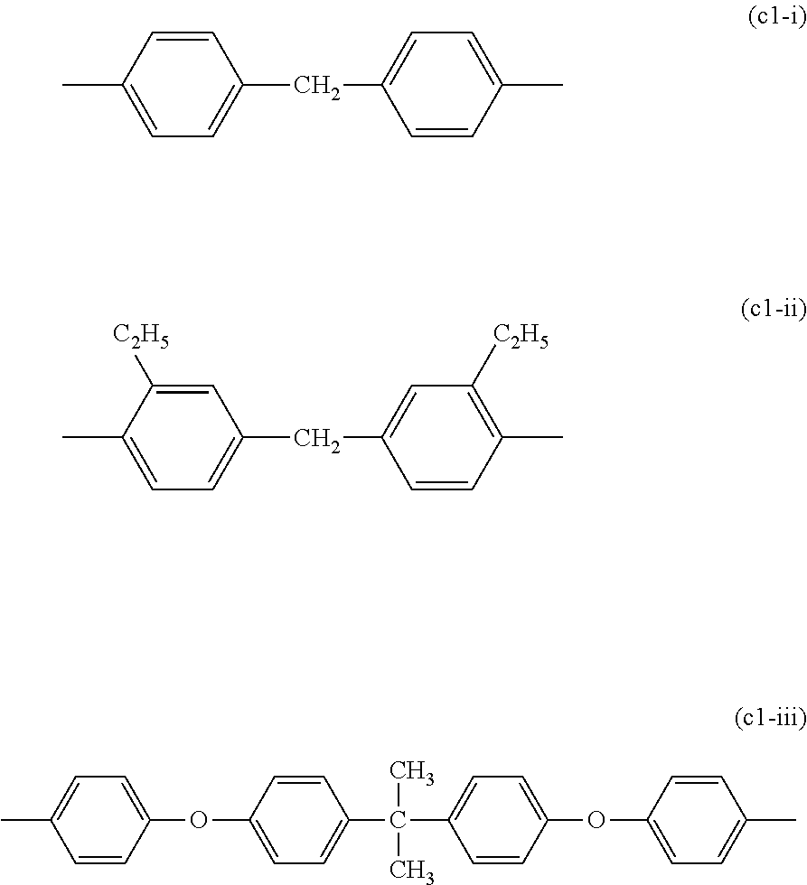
C1=C(CC2=CC=C(C)C=C2)C=CC(C)=C1.C1=C(CC2=CC=C(C)C([C2H5])=C2)C=CC(C)=C1[C2H5].C1(C)=CC=C(OC2=CC=C(C(C3=CC=C(OC4=CC=C(C)C=C4)C=C3)(C)C)C=C2)C=C1
